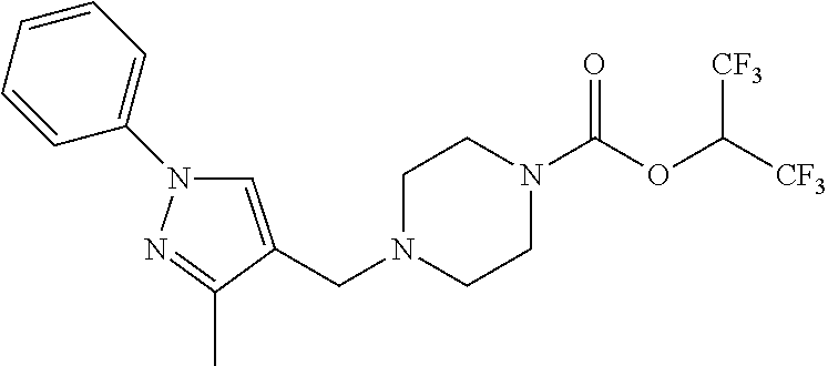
C(N1CCN(C(OC([CF3])[CF3])=O)CC1)C1=CN(C2=CC=CC=C2)N=C1C
